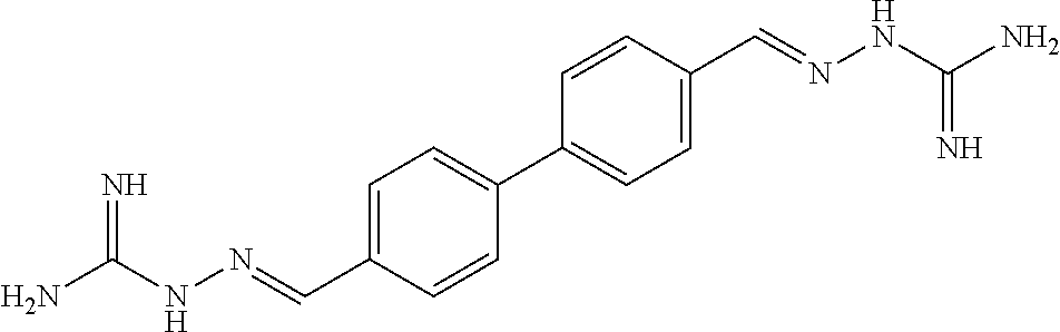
C(=N)(N)NN=CC1=CC=C(C2=CC=C(C=NNC(N)=N)C=C2)C=C1
